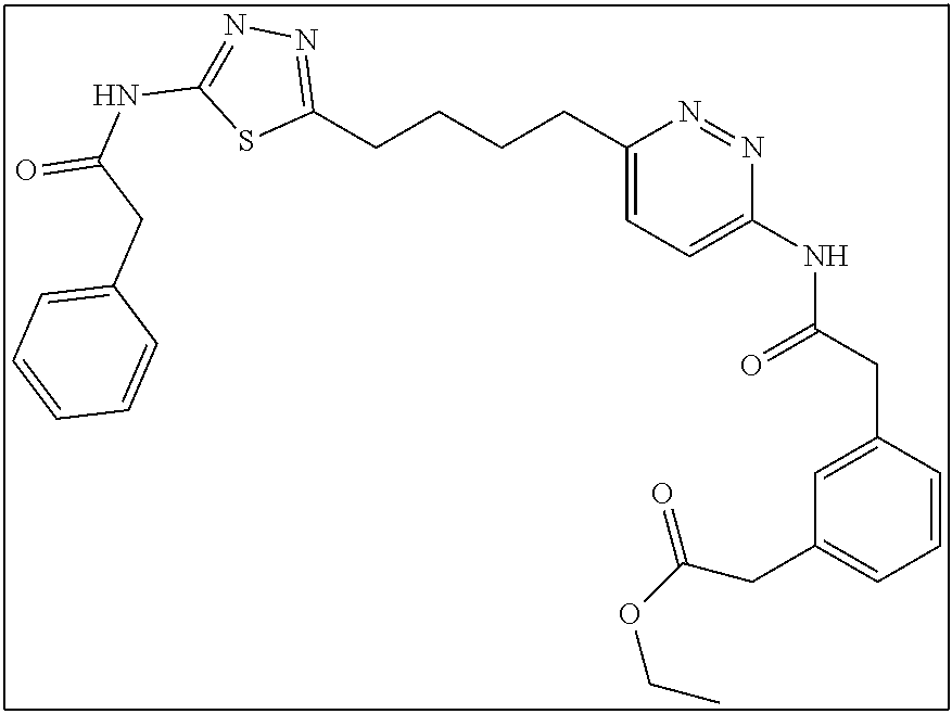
C1(CCCCC2=CC=C(NC(CC3=CC(CC(OCC)=O)=CC=C3)=O)N=N2)=NN=C(NC(=O)CC2=CC=CC=C2)S1
